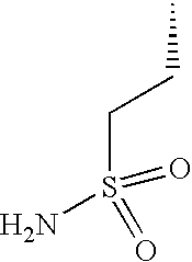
CCCS(N)(=O)=O
